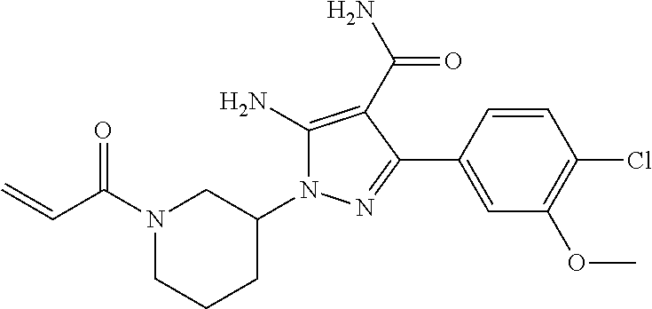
N1(C(C=C)=O)CCCC(N2C(N)=C(C(=O)N)C(C3=CC(OC)=C(Cl)C=C3)=N2)C1
